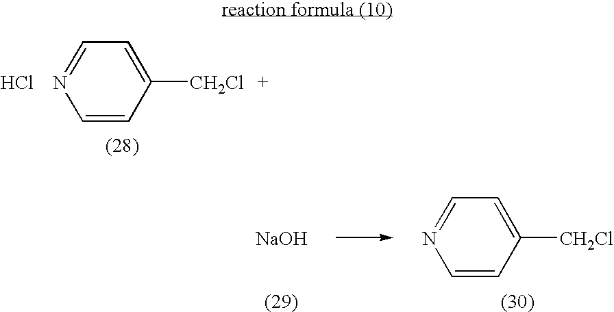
C1=CC([CH2Cl])=CC=N1.Cl.[NaOH].C1=CC([CH2Cl])=CC=N1
